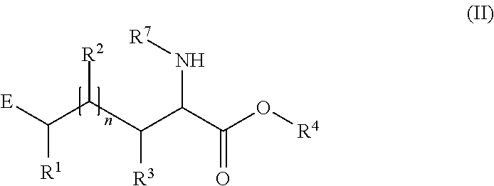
C(C(C(C(C(O[R4])=O)N[R7])[R3])[R2])([E])[R1]
